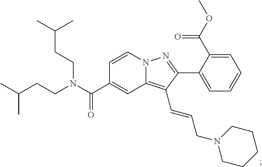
N12C(=C(C=CCN3CCCCC3)C(C3=CC=CC=C3C(OC)=O)=N1)C=C(C(N(CCC(C)C)CCC(C)C)=O)C=C2
